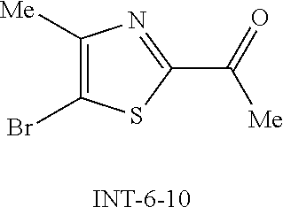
C1([Me])=C(Br)SC(C(=O)[Me])=N1
